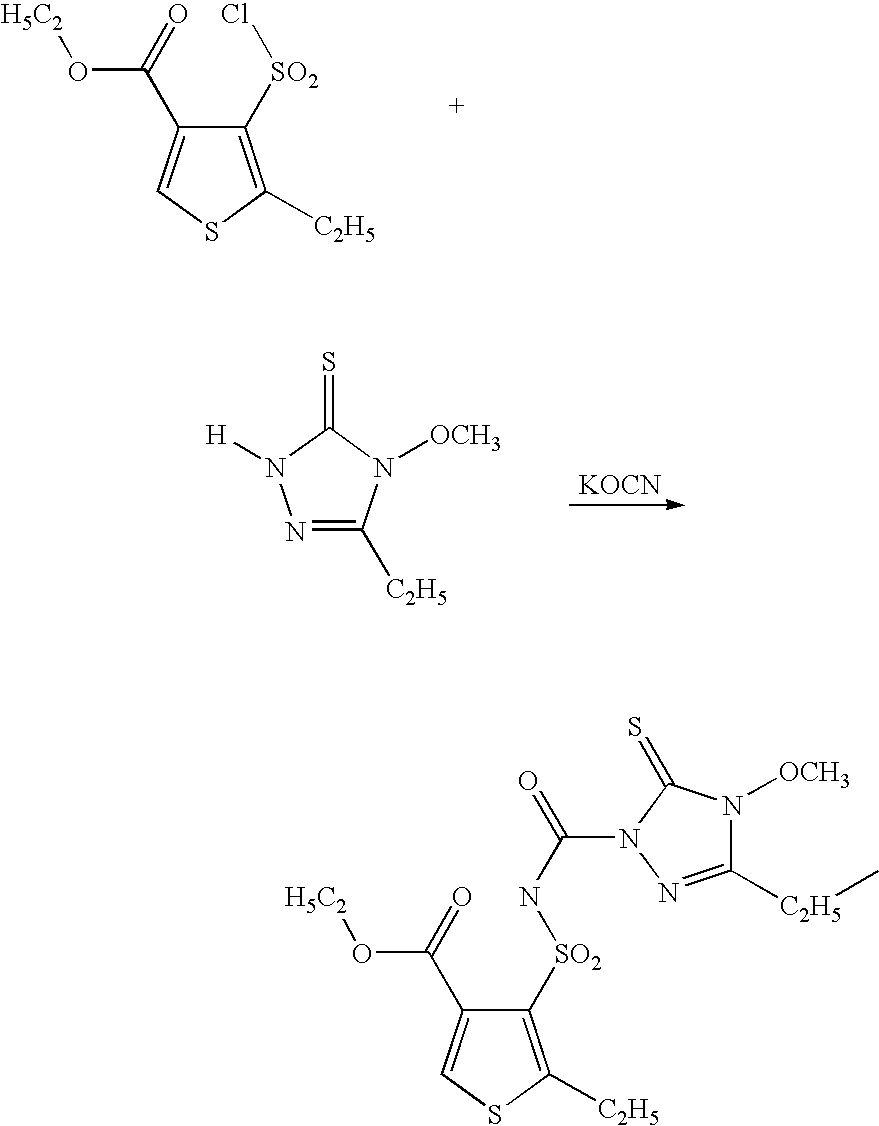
C1([SO2]Cl)=C([C2H5])SC=C1C(=O)O[H5C2].N1=C([C2H5])N([OCH3])C(=S)N1[H].[KOCN].C1([SO2]NC(N2C(=S)N([OCH3])C([C2H5]C)=N2)=O)=C([C2H5])SC=C1C(=O)O[H5C2]
